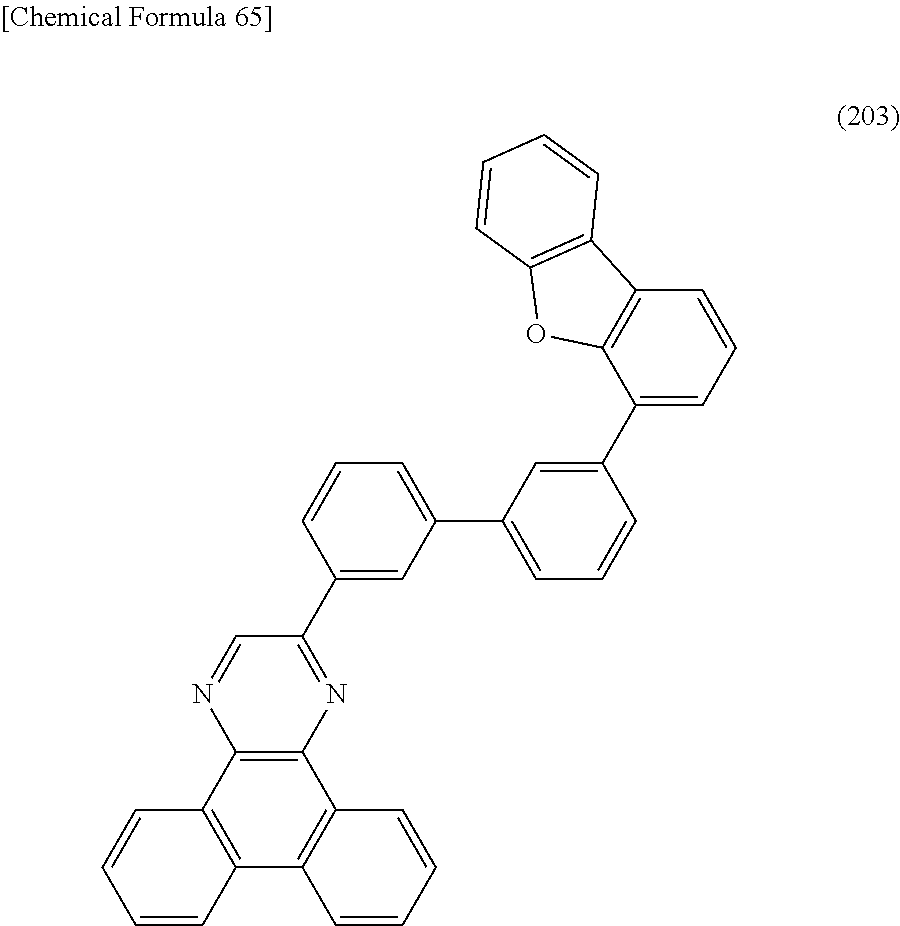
C12=C(C3=C(C4=C1C=CC=C4)C=CC=C3)N=CC(C1=CC(C3=CC=CC(C4=CC=CC5=C4OC4=C5C=CC=C4)=C3)=CC=C1)=N2
